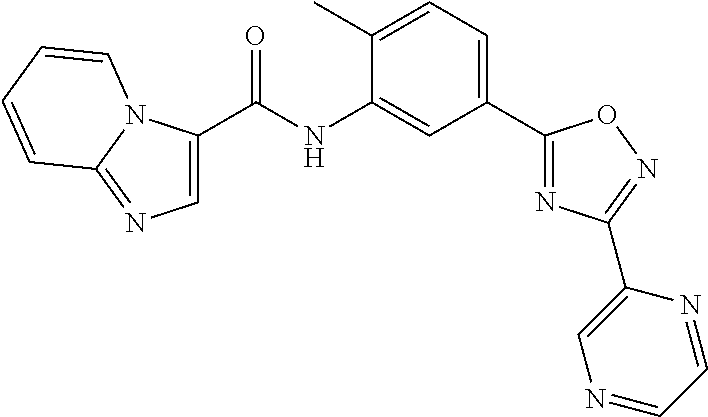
C1(C)=CC=C(C2=NC(C3=CN=CC=N3)=NO2)C=C1NC(C1=CN=C2N1C=CC=C2)=O
